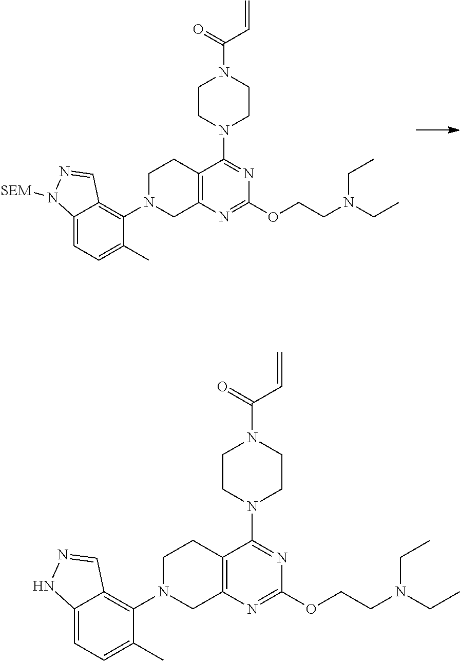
C12=C(N=C(OCCN(CC)CC)N=C1N1CCN(C(=O)C=C)CC1)CN(C1=C3C(=CC=C1C)N([SEM])N=C3)CC2.C12=C(N=C(OCCN(CC)CC)N=C1N1CCN(C(=O)C=C)CC1)CN(C1=C3C(=CC=C1C)NN=C3)CC2
